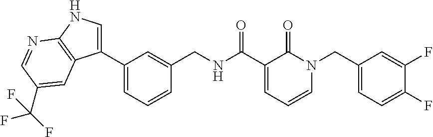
C1(C2=CNC3=C2C=C(C(F)(F)F)C=N3)=CC=CC(CNC(C2=CC=CN(CC3=CC=C(F)C(F)=C3)C2=O)=O)=C1
